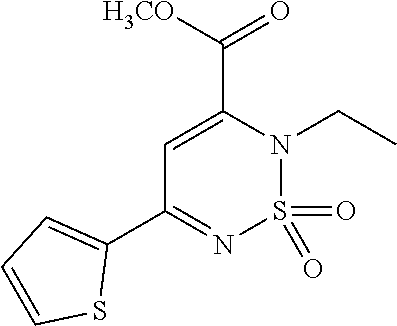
C1=C(C([H3CO])=O)N(CC)S(=O)(=O)N=C1C1=CC=CS1
